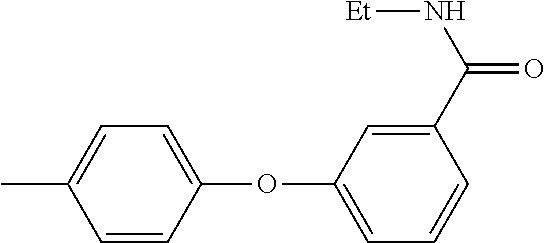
CC1=CC=C(OC2=CC=CC(C(N[Et])=O)=C2)C=C1
